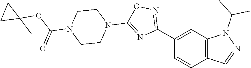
C12=C(C=CC(C3=NOC(N4CCN(C(OC5(C)CC5)=O)CC4)=N3)=C1)C=NN2C(C)C
